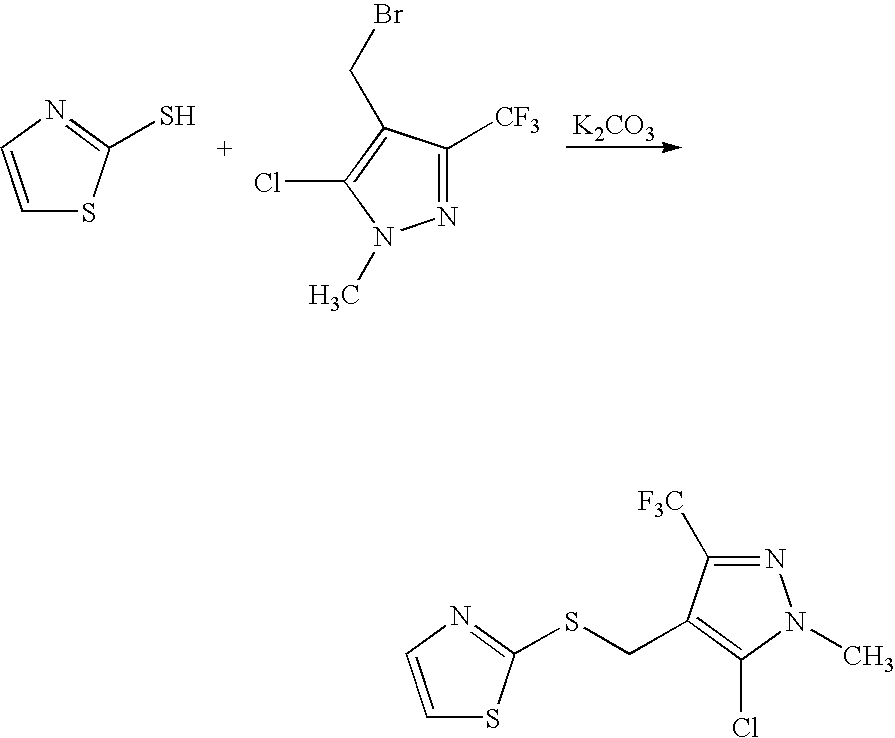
C1=CN=C(S)S1.N1=C([CF3])C(CBr)=C(Cl)N1C.[K2CO3].C1=CN=C(SCC2=C(Cl)N(C)N=C2[F3C])S1
